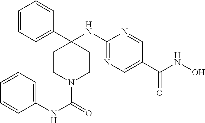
C1(C2(NC3=NC=C(C(NO)=O)C=N3)CCN(C(=O)NC3=CC=CC=C3)CC2)=CC=CC=C1
